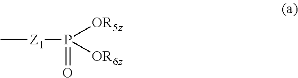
C[Z1]P(=O)([OR6z])[OR5z]
